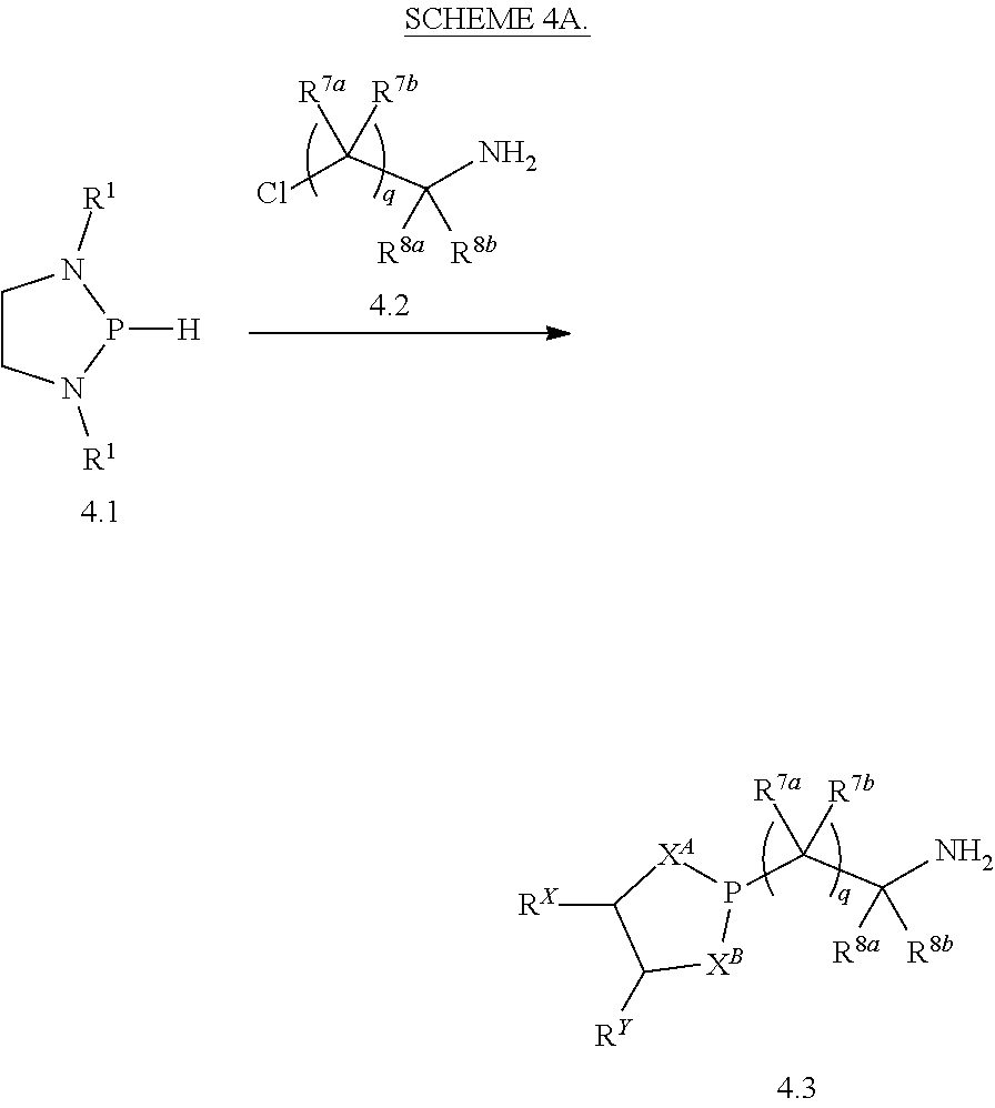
C(C(N)([R8b])[R8a])(P1[XA]C([RX])C([RY])[XB]1)([R7b])[R7a].C1CN([R1])P([H])N1[R1].C(C(N)([R8b])[R8a])(Cl)([R7b])[R7a]
